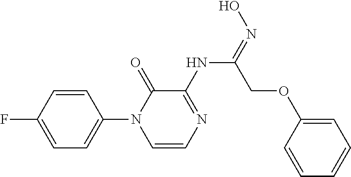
FC1=CC=C(N2C=CN=C(NC(COC3=CC=CC=C3)=NO)C2=O)C=C1
